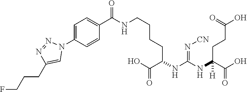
C1(C(NCCCCC(NC(NC(C(O)=O)(CCC(O)=O)[H])=N[CN])C(O)=O)=O)=CC=C(N2N=NC(CCCF)=C2)C=C1
